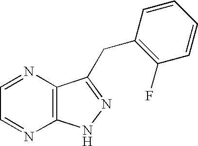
C1=NC2=C(N=C1)NN=C2CC1=C(F)C=CC=C1
